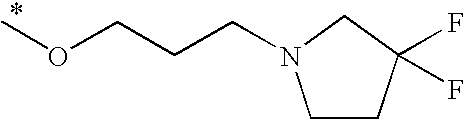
C(CCOC)N1CCC(F)(F)C1
